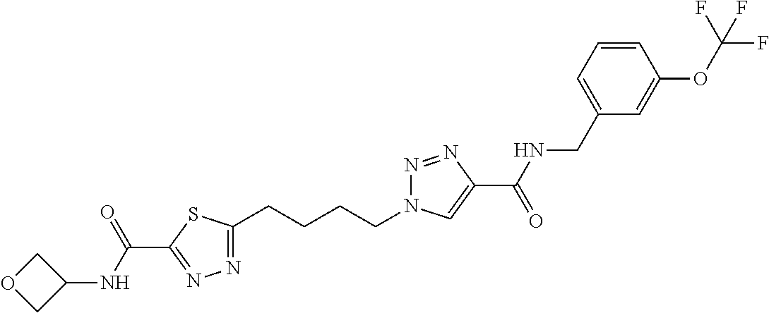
C1(CCCCN2N=NC(C(=O)NCC3=CC=CC(OC(F)(F)F)=C3)=C2)=NN=C(C(NC2COC2)=O)S1
